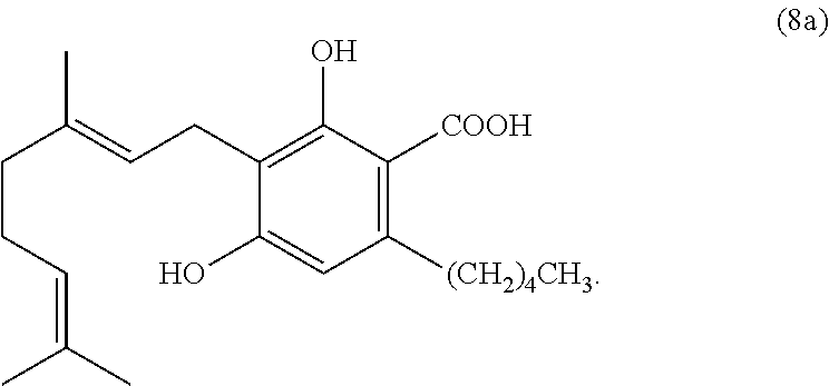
C1(O)=C(CC=C(CCC=C(C)C)C)C(O)=CC([(CH2)4CH3])=C1[COOH]
